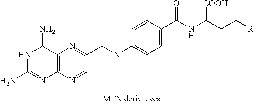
C12=C(N=CC(CN(C3=CC=C(C(NC([COOH])CC[R])=O)C=C3)C)=N1)N=C(N)NC2N
